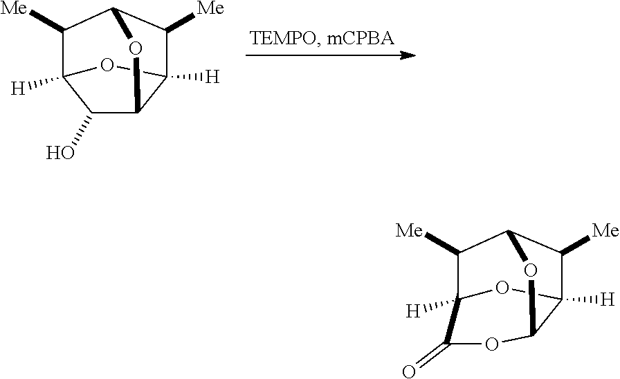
C1(O)C2C3([H])C([Me])C(C([Me])C1([H])O3)O2.C12C3([H])C([Me])C(C([Me])C([H])(O3)C(=O)O1)O2
